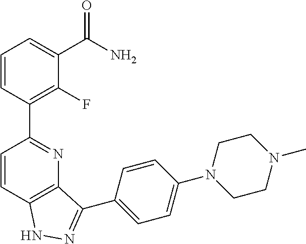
C1=CC2=C(N=C1C1=C(F)C(C(N)=O)=CC=C1)C(C1=CC=C(N3CCN(C)CC3)C=C1)=NN2
